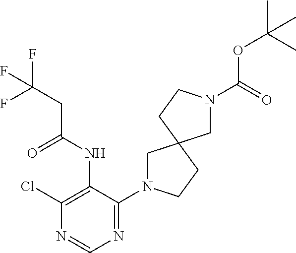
C1(Cl)=C(NC(CC(F)(F)F)=O)C(N2CC3(CC2)CN(C(=O)OC(C)(C)C)CC3)=NC=N1
